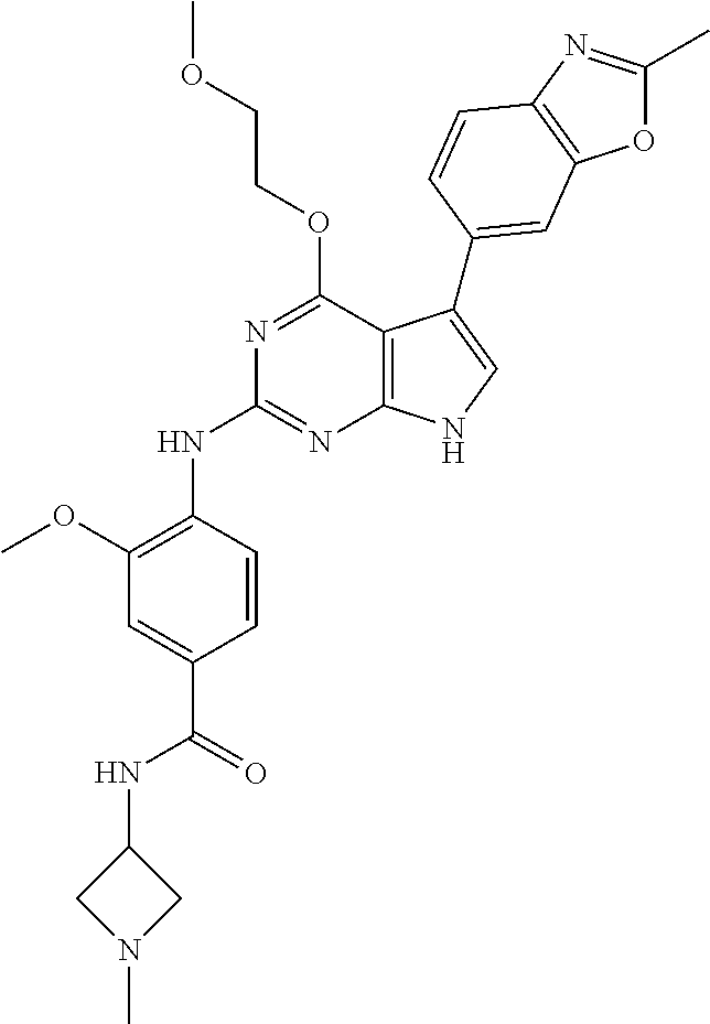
C1(NC(C2=CC(OC)=C(NC3=NC4=C(C(OCCOC)=N3)C(C3=CC5=C(N=C(C)O5)C=C3)=CN4)C=C2)=O)CN(C)C1
